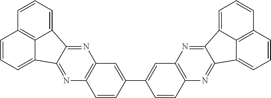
C1(C2=CC3=C(C=C2)N=C2C4=CC=CC5=C4C(=CC=C5)C2=N3)=CC2=C(C=C1)N=C1C3=CC=CC4=C3C(=CC=C4)C1=N2
